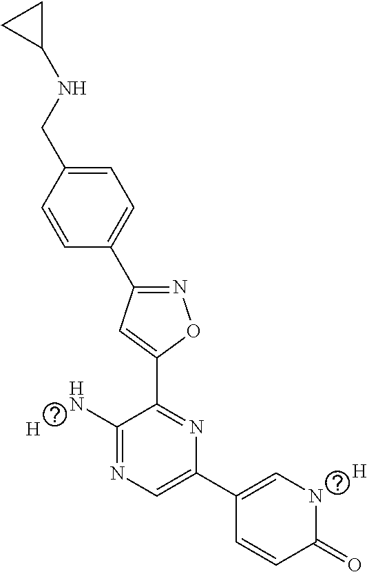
C1=CC(CNC2CC2)=CC=C1C1=NOC(C2=NC(C3=CNC(=O)C=C3)=CN=C2N)=C1.[H].[H]
